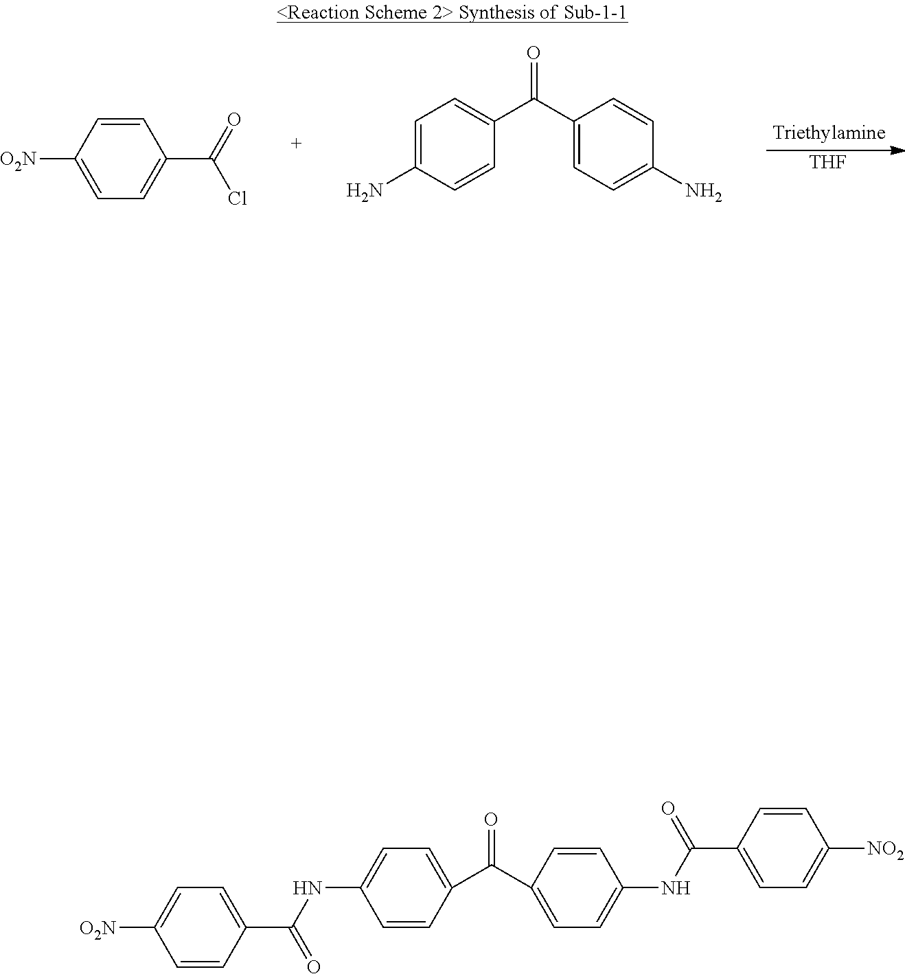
[THF].C1=CC([O2N])=CC=C1C(=O)Cl.C1=C(N)C=CC(C(C2=CC=C(N)C=C2)=O)=C1.C1=CC([O2N])=CC=C1C(=O)NC1=CC=C(C(C2=CC=C(NC(C3=CC=C([NO2])C=C3)=O)C=C2)=O)C=C1
